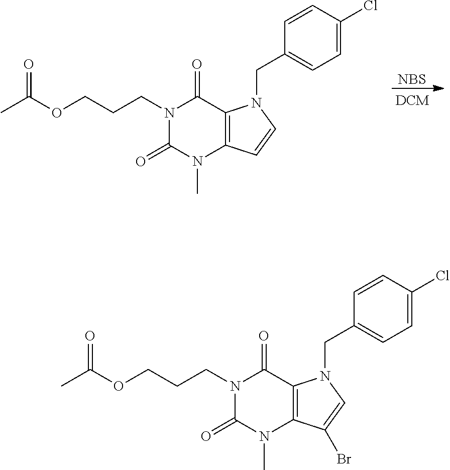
[NBS].N1(CCCOC(C)=O)C(=O)N(C)C2=C(C1=O)N(CC1=CC=C(Cl)C=C1)C=C2.N1(CCCOC(C)=O)C(=O)N(C)C2=C(C1=O)N(CC1=CC=C(Cl)C=C1)C=C2Br
